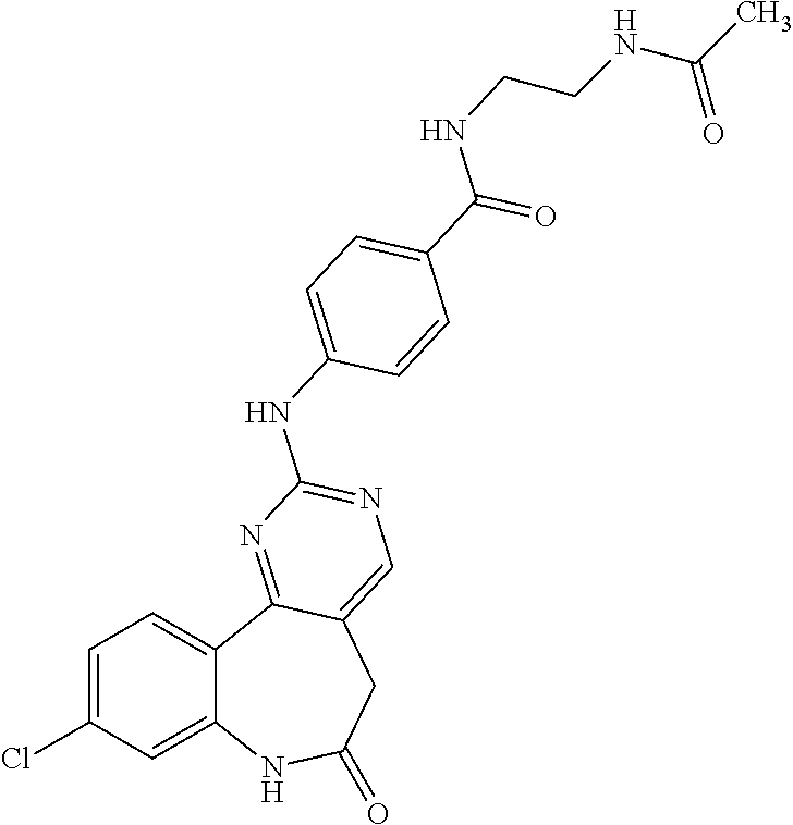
C1=C(Cl)C=C2C(=C1)C1=NC(NC3=CC=C(C(NCCNC(C)=O)=O)C=C3)=NC=C1CC(=O)N2
